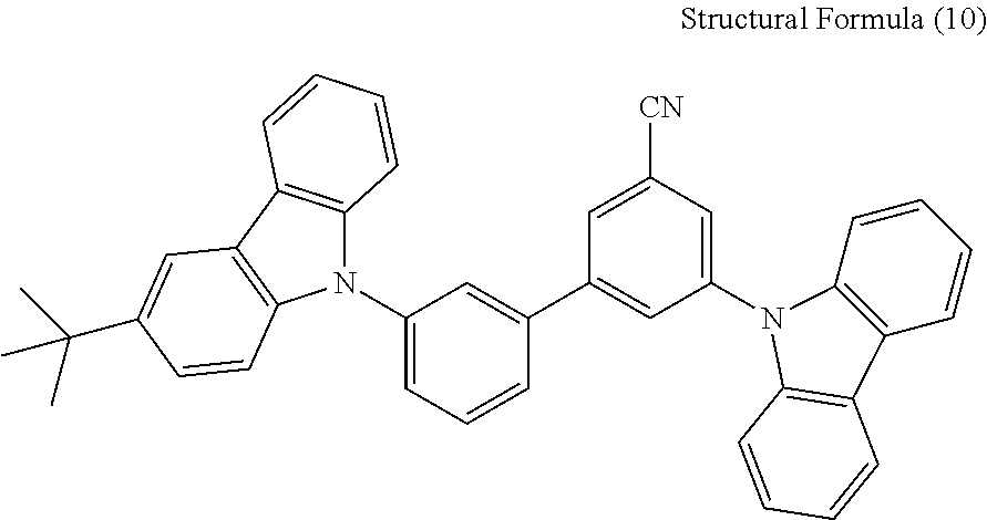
N1(C2=CC=CC(C3=CC(N4C5=C(C=CC=C5)C5=C4C=CC=C5)=CC([CN])=C3)=C2)C2=C(C3=C1C=CC(C(C)(C)C)=C3)C=CC=C2
